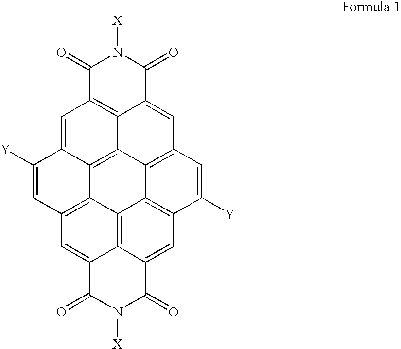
C12=C3C4=CC5=C1C1=C(C=C5[Y])C=C5C6=C(C=C7C(=C16)C2=C(C=C3C(=O)N([X])C4=O)C=C7[Y])C(=O)N([X])C5=O
